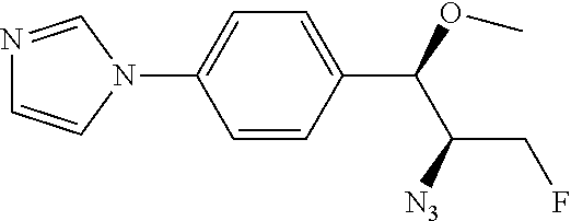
C1(C(C(CF)[N3])OC)=CC=C(N2C=NC=C2)C=C1
